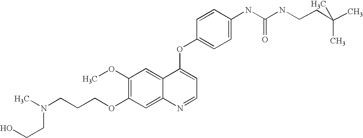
C1=CC(OC2=CC=NC3=CC(OCCCN(C)CCO)=C(OC)C=C23)=CC=C1NC(=O)NCCC(C)(C)C
